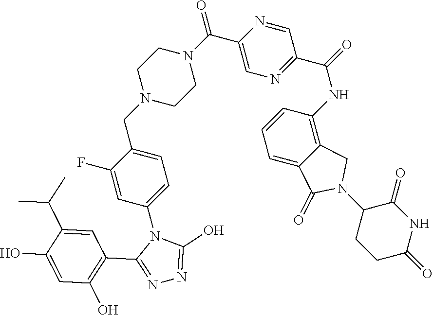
C1C(=O)NC(=O)C(N2CC3=C(NC(=O)C4=NC=C(C(N5CCN(CC6=CC=C(N7C(C8=C(O)C=C(O)C(C(C)C)=C8)=NN=C7O)C=C6F)CC5)=O)N=C4)C=CC=C3C2=O)C1
